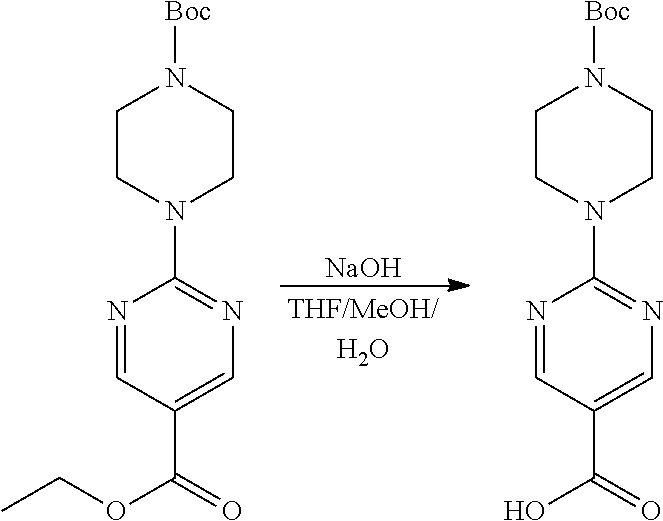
N1=CC(C(O)=O)=CN=C1N1CCN([Boc])CC1.[NaOH].N1=CC(C(OCC)=O)=CN=C1N1CCN([Boc])CC1
